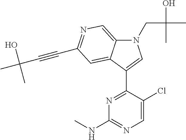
N1(CC(O)(C)C)C2=CN=C(C#CC(C)(O)C)C=C2C(C2=NC(NC)=NC=C2Cl)=C1
